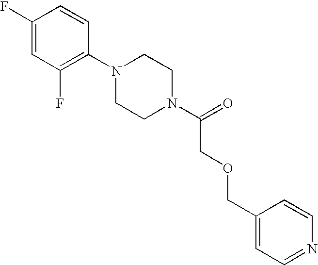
C1(F)=CC(F)=C(N2CCN(C(=O)COCC3=CC=NC=C3)CC2)C=C1
